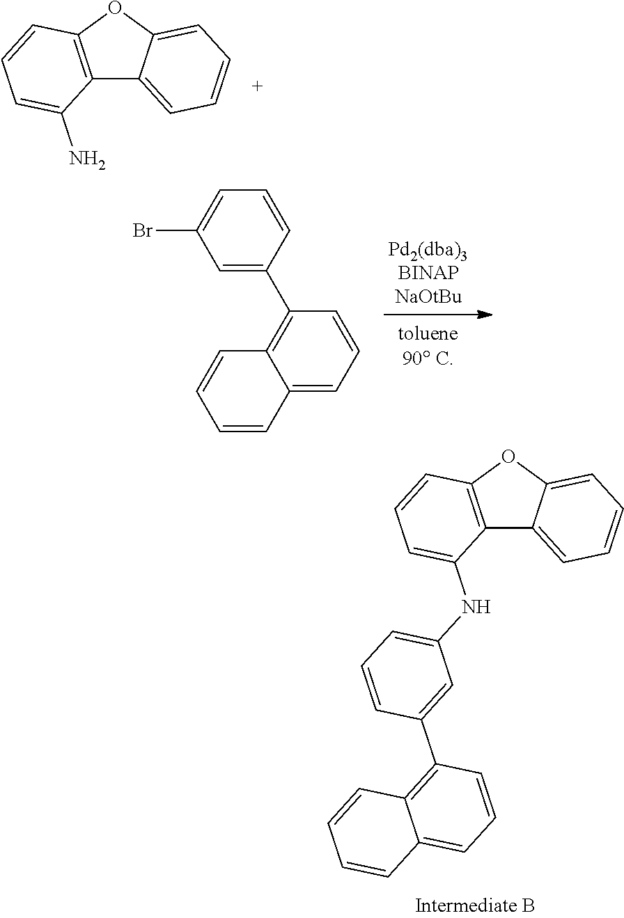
C12=C(OC3=CC=CC=C13)C=CC=C2NC1=CC=CC(C2=C3C(=CC=C2)C=CC=C3)=C1.C12=C(OC3=CC=CC=C13)C=CC=C2N.C1=CC=C(Br)C=C1C1=C2C(=CC=C1)C=CC=C2
